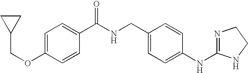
C1=C(OCC2CC2)C=CC(C(NCC2=CC=C(NC3=NCCN3)C=C2)=O)=C1
